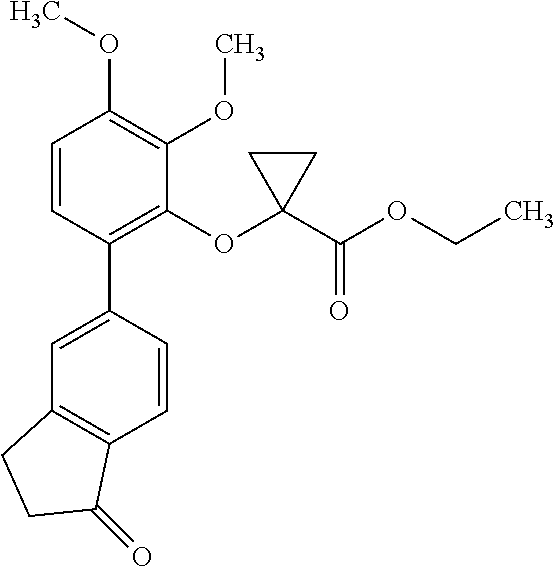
C1=C(C2=C(OC3(C(OCC)=O)CC3)C(OC)=C(OC)C=C2)C=CC2=C1CCC2=O
